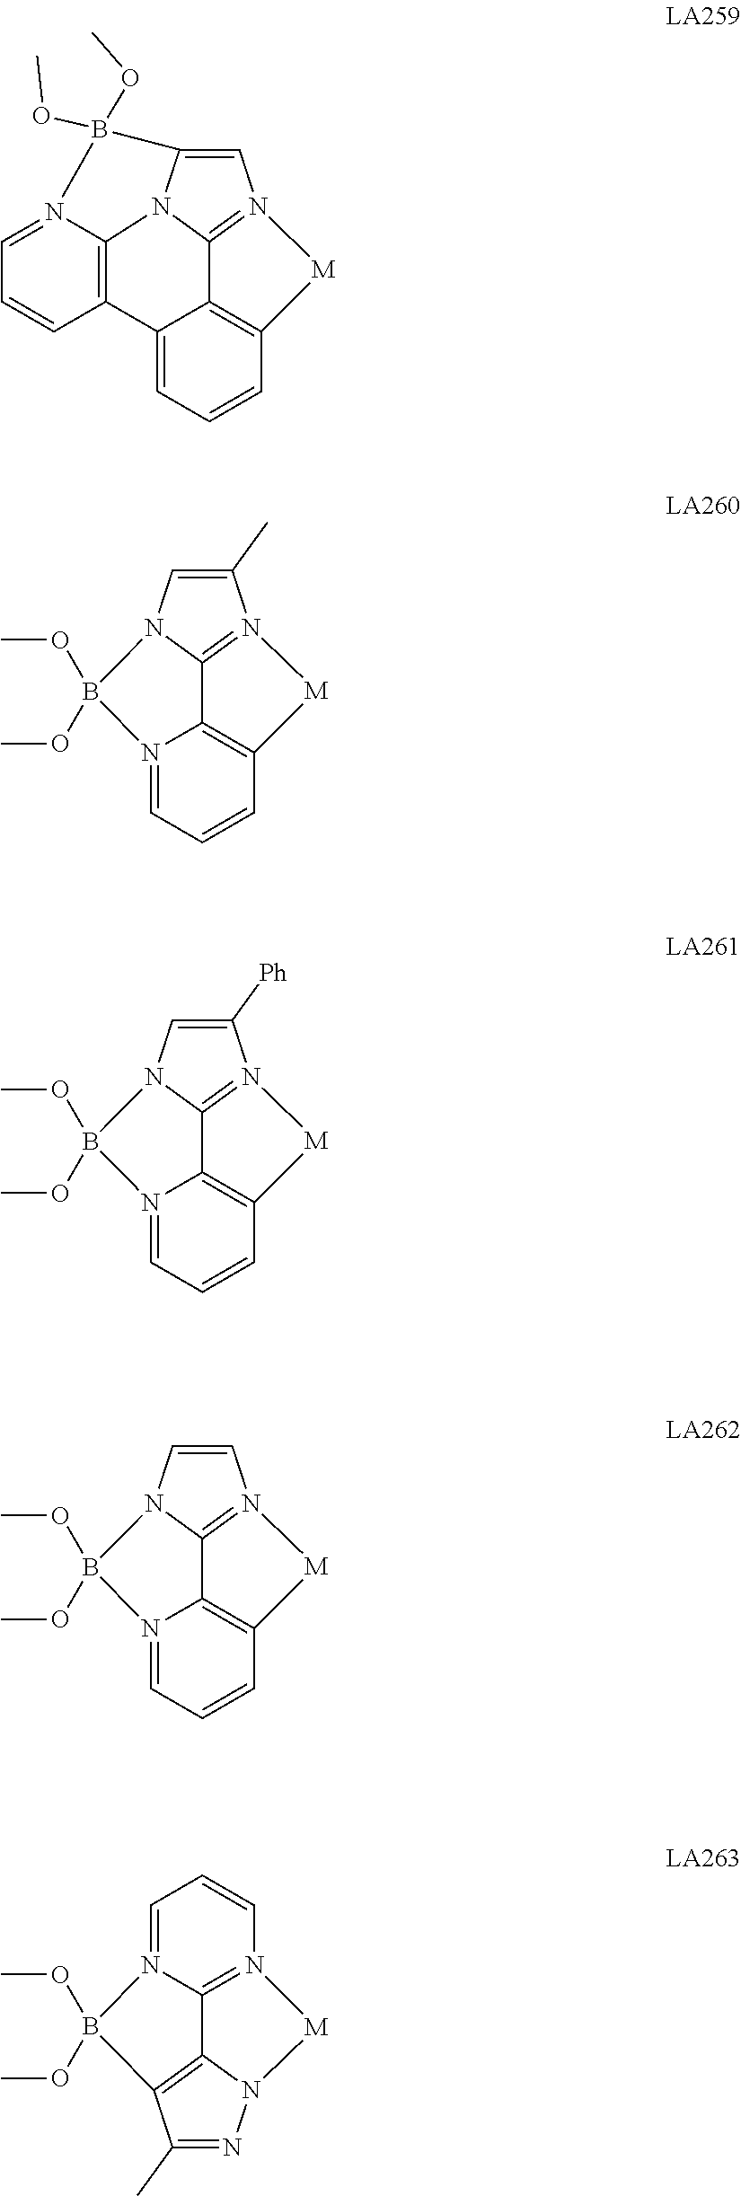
C12=CN3=C4C5=C(C=CC=C5C5=C(N(=CC=C5)B1(OC)OC)N24)[M]3.C1=C(C)N2=C3C4=C(C=CC=N4B(OC)(OC)N13)[M]2.C1=C([Ph])N2=C3C4=C(C=CC=N4B(OC)(OC)N13)[M]2.C1=CN2=C3C4=C(C=CC=N4B(OC)(OC)N13)[M]2.C1(C)=NN2C3=C1B(OC)(OC)N1=CC=CN(=C31)[M]2
